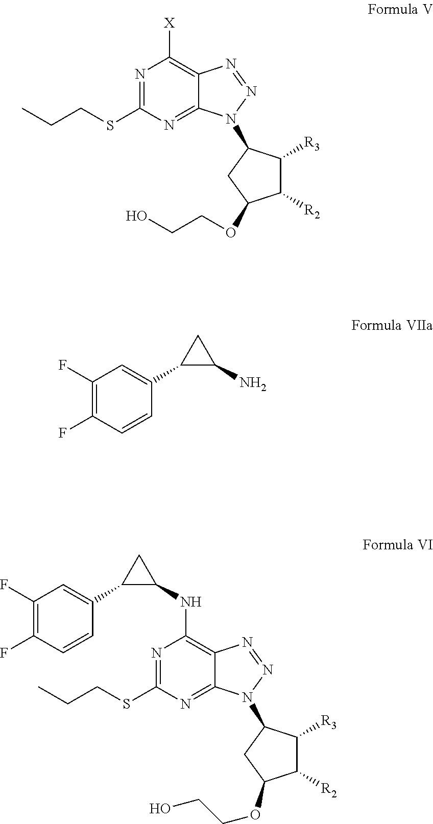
C1([R2])C([R3])C(N2C3=NC(SCCC)=NC([X])=C3N=N2)CC1OCCO.C1(F)=C(F)C=CC(C2C(N)C2)=C1.C1(F)=C(F)C=CC(C2C(NC3=C4C(=NC(SCCC)=N3)N(C3C([R3])C([R2])C(OCCO)C3)N=N4)C2)=C1
